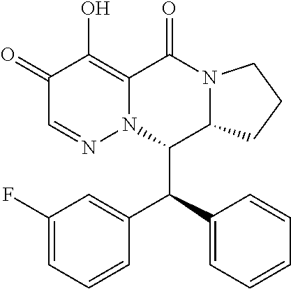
C1(F)=CC=CC(C(C2=CC=CC=C2)C2C3N(C(=O)C4=C(O)C(=O)C=NN24)CCC3)=C1
